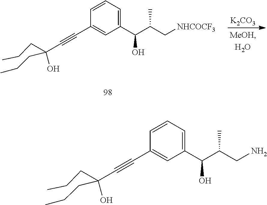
[K2CO3].C1=CC=C(C(C(C[NHCOCF3])C)O)C=C1C#CC(CCC)(CCC)O.C1=CC=C(C(C(CN)C)O)C=C1C#CC(CCC)(CCC)O
